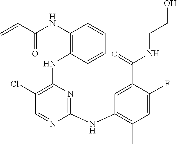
N(C1=C(NC2=C(Cl)C=NC(NC3=C(C)C=C(F)C(C(=O)NCCO)=C3)=N2)C=CC=C1)C(C=C)=O
